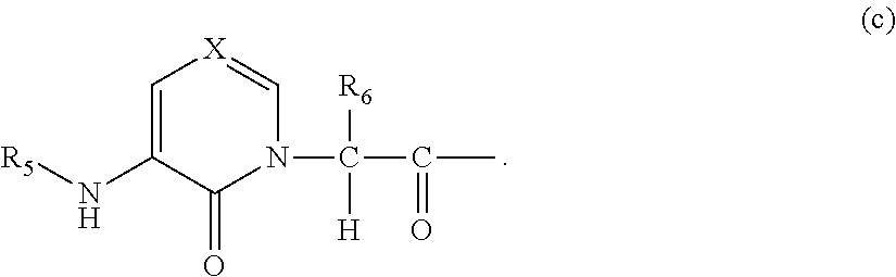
C1=C(N[R5])C(=O)N(C([R6])([H])C(C)=O)C=[X]1
